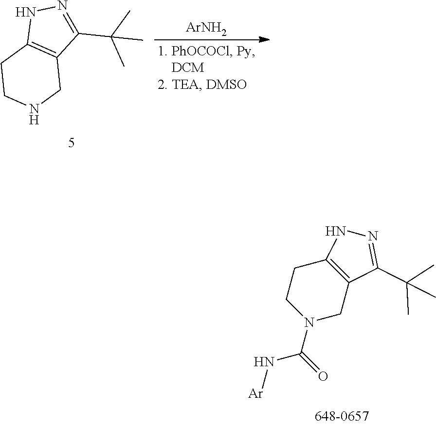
C12=C(C(C(C)(C)C)=NN1)CNCC2.[ArNH2].C12=C(CN(C(=O)N[Ar])CC1)C(C(C)(C)C)=NN2
